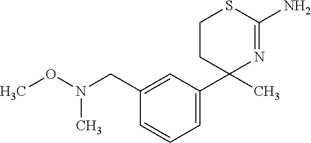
C1=C(C2(C)N=C(N)SCC2)C=C(CN(OC)C)C=C1
